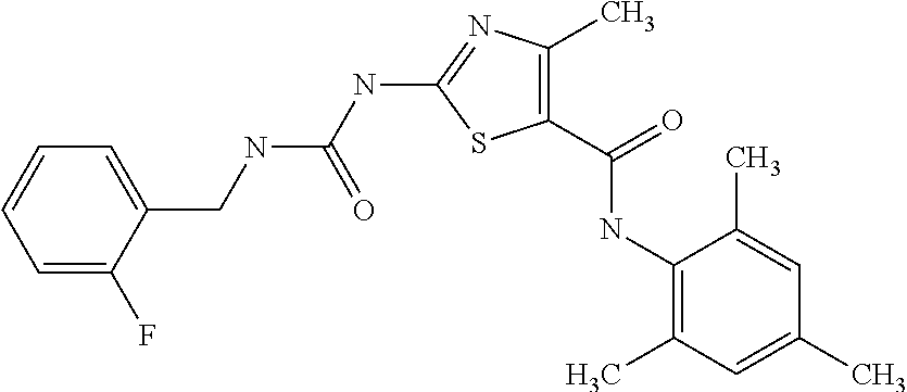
C1(C(=O)NC2=C(C)C=C(C)C=C2C)=C(C)N=C(NC(NCC2=CC=CC=C2F)=O)S1
